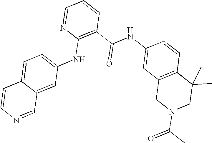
C1=CC(C(=O)NC2=CC3=C(C=C2)C(C)(C)CN(C(C)=O)C3)=C(NC2=CC=C3C(=C2)C=NC=C3)N=C1
